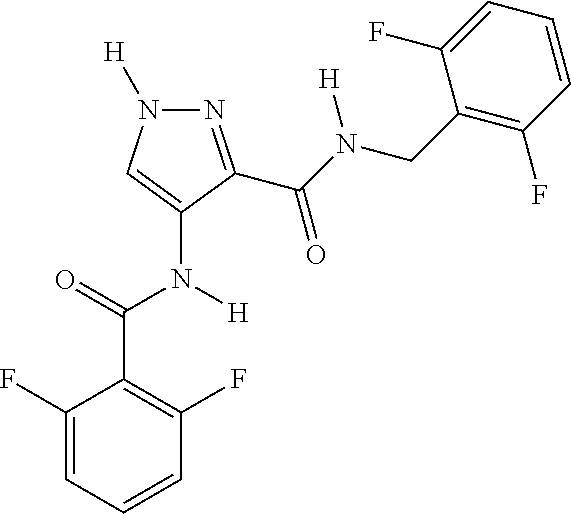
N1=C(C(N([H])CC2=C(F)C=CC=C2F)=O)C(N([H])C(C2=C(F)C=CC=C2F)=O)=CN1[H]
